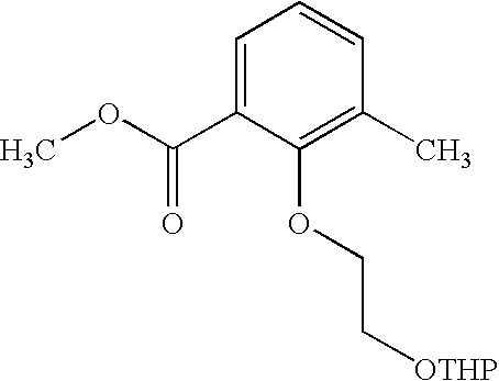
C1=C(C(OC)=O)C(OCC[OTHP])=C(C)C=C1
